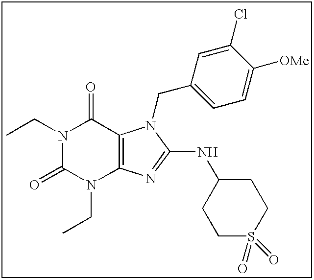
N1(CC)C(=O)N(CC)C2=C(C1=O)N(CC1=CC=C([OMe])C(Cl)=C1)C(NC1CCS(=O)(=O)CC1)=N2
